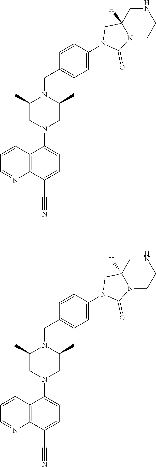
N1(C2=CC3=C(C=C2)CN2C(C3)CN(C3=CC=C(C#N)C4=C3C=CC=N4)CC2C)C(=O)N2C([H])(C1)CNCC2.N1(C2=CC3=C(C=C2)CN2C(C3)CN(C3=CC=C(C#N)C4=C3C=CC=N4)CC2C)C(=O)N2C([H])(C1)CNCC2
